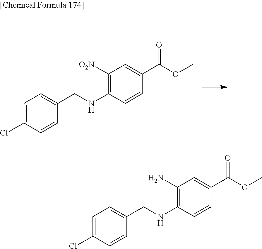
C1(N)=C(NCC2=CC=C(Cl)C=C2)C=CC(C(OC)=O)=C1.C1([O2N])=C(NCC2=CC=C(Cl)C=C2)C=CC(C(OC)=O)=C1
